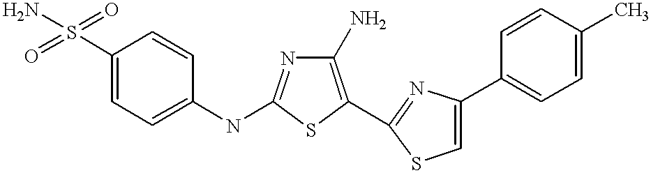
C1(S(=O)(=O)N)=CC=C(NC2=NC(N)=C(C3=NC(C4=CC=C(C)C=C4)=CS3)S2)C=C1
